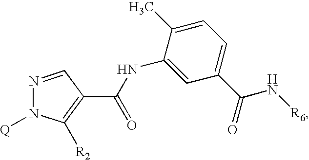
N1=CC(C(NC2=CC(C(N[R6])=O)=CC=C2C)=O)=C([R2])N1[Q]
